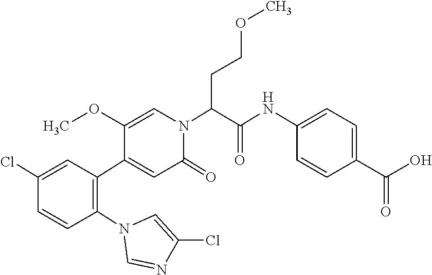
C1(Cl)=CC(C2=CC(=O)N(C(C(NC3=CC=C(C(O)=O)C=C3)=O)CCOC)C=C2OC)=C(N2C=NC(Cl)=C2)C=C1
